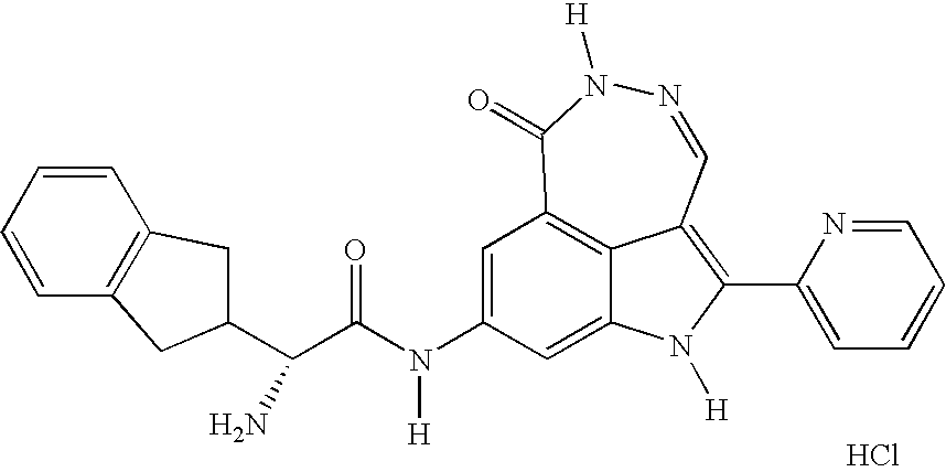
C1=CC=CC2=C1CC(C(C(=O)N([H])C1=CC3=C4C(=C1)N([H])C(C1=CC=CC=N1)=C4C=NN([H])C3=O)N)C2.Cl
